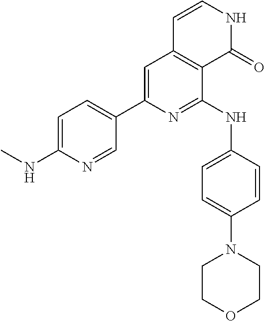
C1=C(NC)N=CC(C2=CC3=C(C(NC4=CC=C(N5CCOCC5)C=C4)=N2)C(=O)NC=C3)=C1
